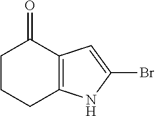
C1CCC2=C(C1=O)C=C(Br)N2
